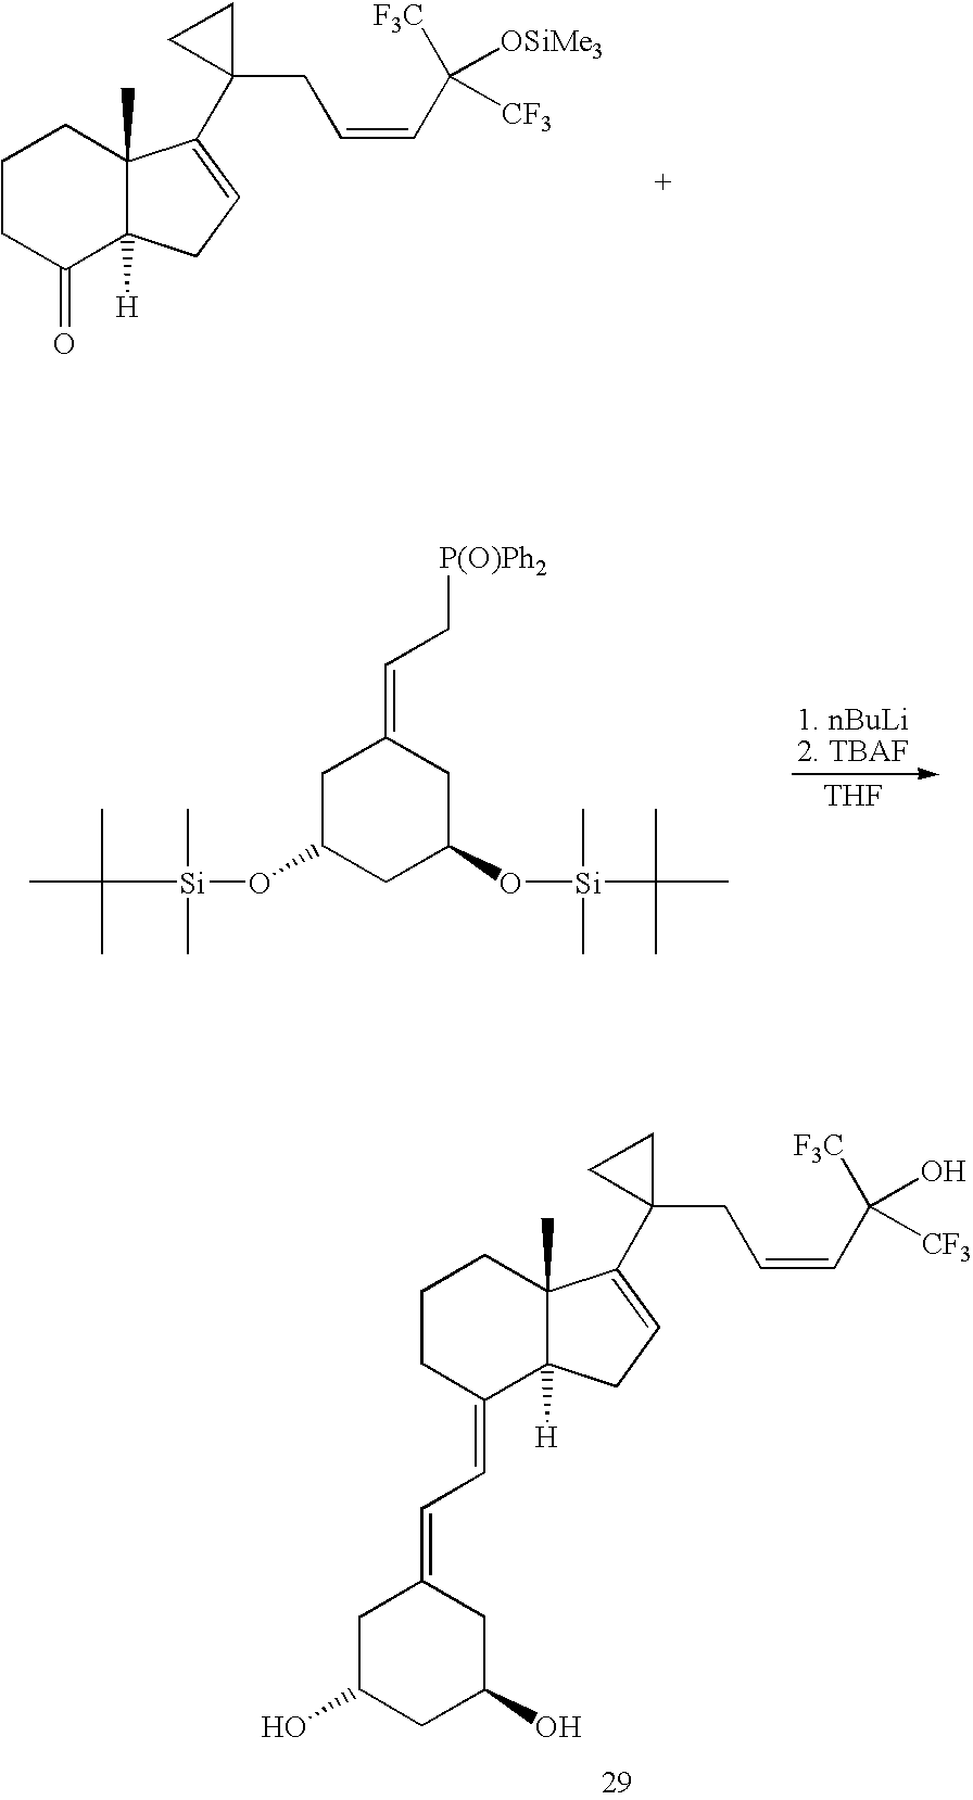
C1CC(=O)C2([H])C(C)(C1)C(C1(CC=CC([F3C])([OSiMe3])[CF3])CC1)=CC2.[THF].C1C(O[Si](C(C)(C)C)(C)C)CC(O[Si](C(C)(C)C)(C)C)CC1=CC[P(O)Ph2].C1CC(=CC=C2CC(O)CC(O)C2)C2([H])C(C)(C1)C(C1(CC=CC([F3C])(O)[CF3])CC1)=CC2
